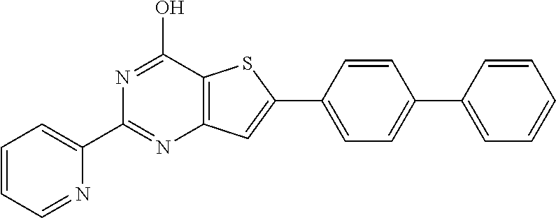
C1(C2=CC=CC=N2)=NC2=C(C(O)=N1)SC(C1=CC=C(C3=CC=CC=C3)C=C1)=C2
